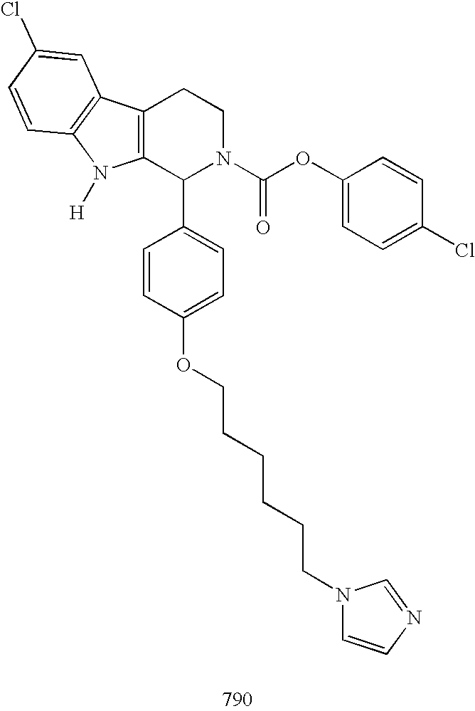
C12=C(C(C3=CC=C(OCCCCCCN4C=CN=C4)C=C3)N(C(OC3=CC=C(Cl)C=C3)=O)CC1)N([H])C1=C2C=C(Cl)C=C1
